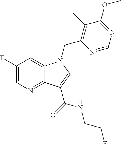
C1(F)=CN=C2C(=C1)N(CC1=C(C)C(OC)=NC=N1)C=C2C(=O)NCCF
